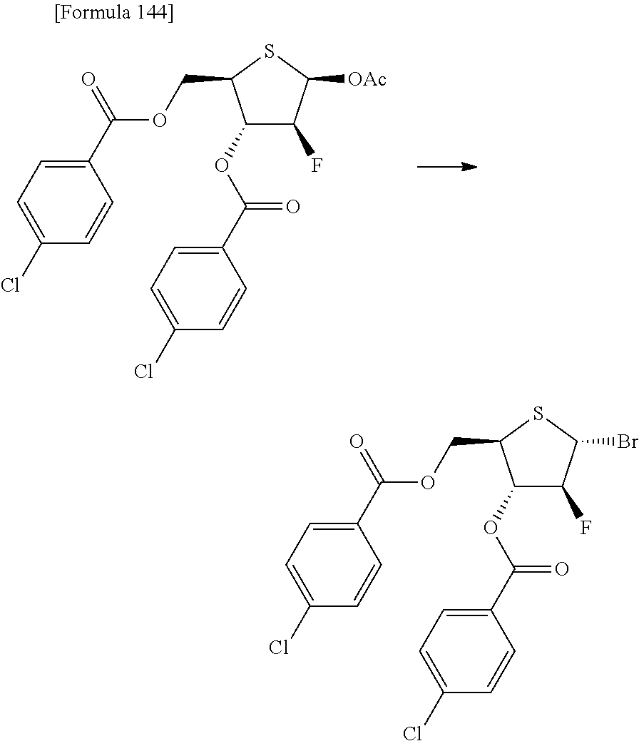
C1(OC(C2=CC=C(Cl)C=C2)=O)C(F)C([OAc])SC1COC(C1=CC=C(Cl)C=C1)=O.C1(OC(C2=CC=C(Cl)C=C2)=O)C(F)C(Br)SC1COC(C1=CC=C(Cl)C=C1)=O
